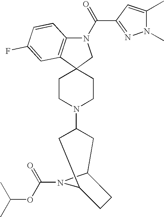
N1(C(=O)C2=NN(C)C(C)=C2)C2=C(C3(C1)CCN(C1CC4N(C(OC(C)C)=O)C(C1)CC4)CC3)C=C(F)C=C2
